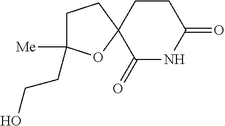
C1(=O)NC(=O)CCC12CCC([Me])(CCO)O2
